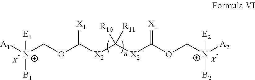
[X-].[X-].[A1][N+](COC(=[X1])[X2]C([X2]C(OC[N+]([A2])([E2])[B2])=[X1])([R10])[R11])([B1])[E1]
